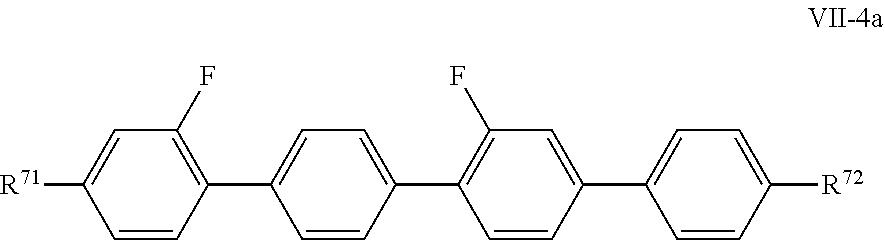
C1=C([R71])C=CC(C2=CC=C(C3=C(F)C=C(C4=CC=C([R72])C=C4)C=C3)C=C2)=C1F
